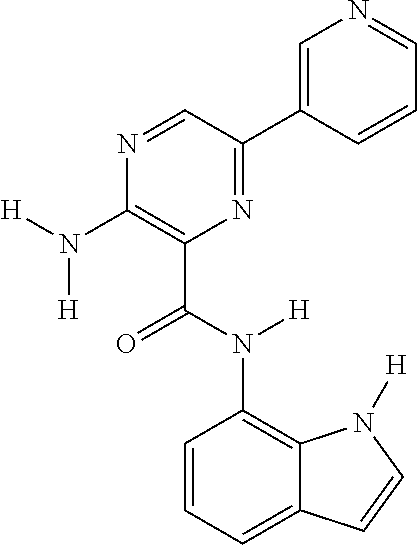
C1=NC(N([H])[H])=C(C(N([H])C2=C3C(=CC=C2)C=CN3[H])=O)N=C1C1=CN=CC=C1
